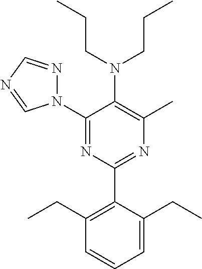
C1(N2N=CN=C2)=NC(C2=C(CC)C=CC=C2CC)=NC(C)=C1N(CCC)CCC
